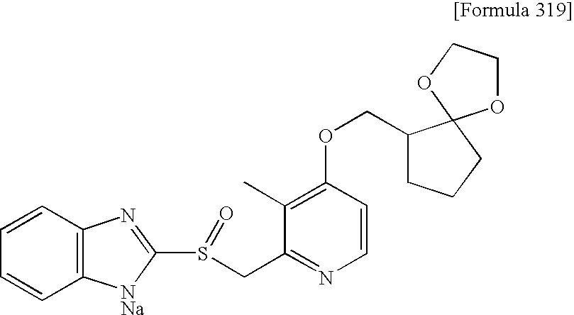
C1=CC=CC2=C1N=C(S(CC1=NC=CC(OCC3CCCC34OCCO4)=C1C)=O)[NNa]2
